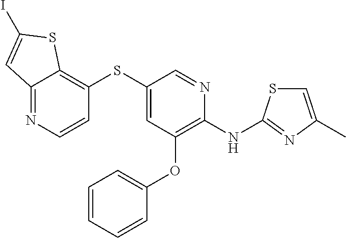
C1(SC2=CC(OC3=CC=CC=C3)=C(NC3=NC(C)=CS3)N=C2)=C2C(=NC=C1)C=C(I)S2
